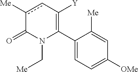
C1(C2=C([Y])cc([Me])C(=O)N2C[Me])=CC=C([OMe])C=C1[Me]
